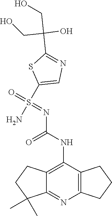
C1(NC(N=S(=O)(C2=CN=C(C(CO)(O)CO)S2)N)=O)=C2C(=NC3=C1CCC3)C(C)(C)CC2
